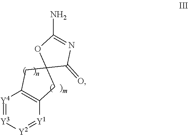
NC1=NC(=O)C2(O1)CC1=C(C2)[Y1]=[Y2][Y3]=[Y4]1
